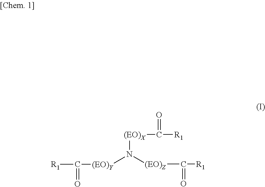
[(EO)Y](N([(EO)Z]C(=O)[R1])[(EO)X]C([R1])=O)C([R1])=O
